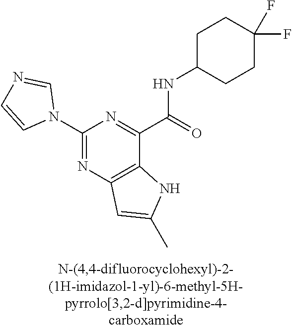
C1(N2C=NC=C2)=NC2=C(C(C(NC3CCC(F)(F)CC3)=O)=N1)NC(C)=C2
